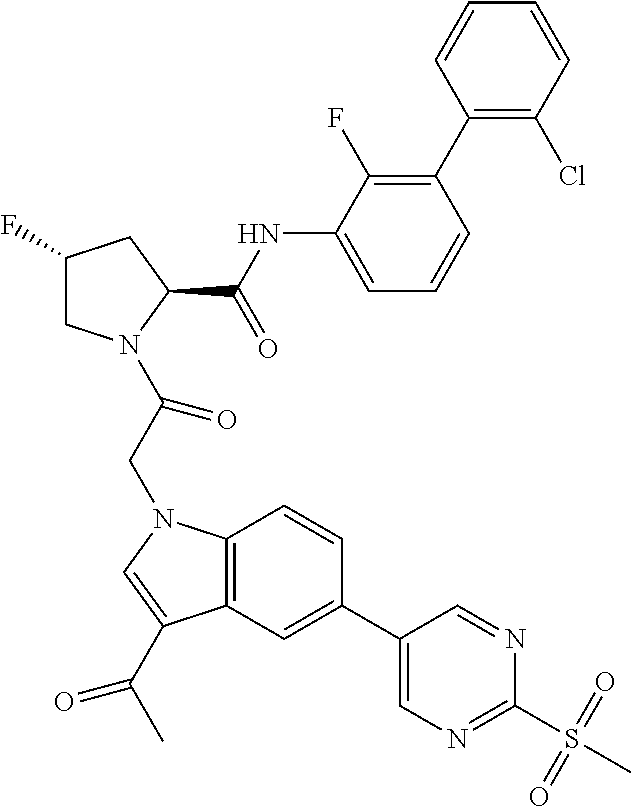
C1(F)CN(C(CN2C3=C(C(C(C)=O)=C2)C=C(C2=CN=C(S(C)(=O)=O)N=C2)C=C3)=O)C(C(NC2=CC=CC(C3=C(Cl)C=CC=C3)=C2F)=O)C1
